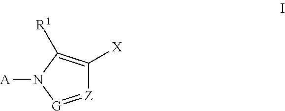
[Z]1=[G]N([A])C([R1])=C1[X]
